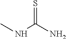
S=C(N)NC
